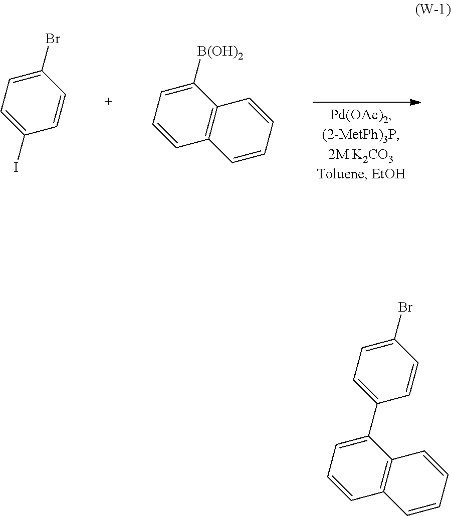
C1(Br)=CC=C(I)C=C1.C1([B(OH)2])=CC=CC2=C1C=CC=C2.C1(C2=CC=C(Br)C=C2)=CC=CC2=C1C=CC=C2
